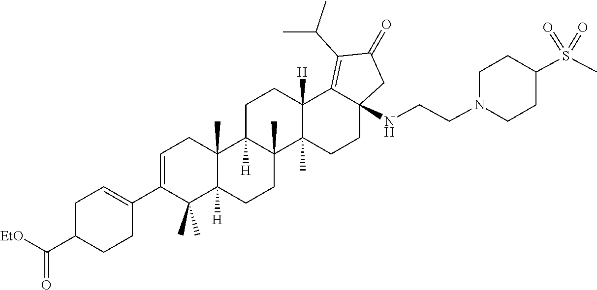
C1=C(C2=CCC(C([EtO])=O)CC2)C(C)(C)C2([H])C(C)(C1)C1([H])C(C)(CC2)C2(C)C([H])(CC1)C1=C(C(C)C)C(=O)CC1(NCCN1CCC(S(=O)(C)=O)CC1)CC2
